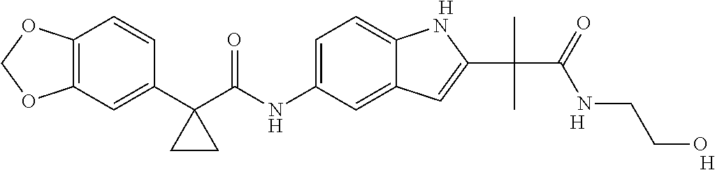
C12=C(C=C(C3(C(NC4=CC=C5C(=C4)C=C(C(C)(C(NCCO)=O)C)N5)=O)CC3)C=C1)OCO2.[H].[H].[H]
